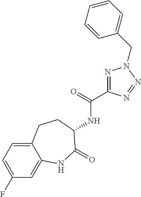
N(C(=O)C1=NN(CC2=CC=CC=C2)N=N1)C1C(=O)NC2=CC(F)=CC=C2CC1
